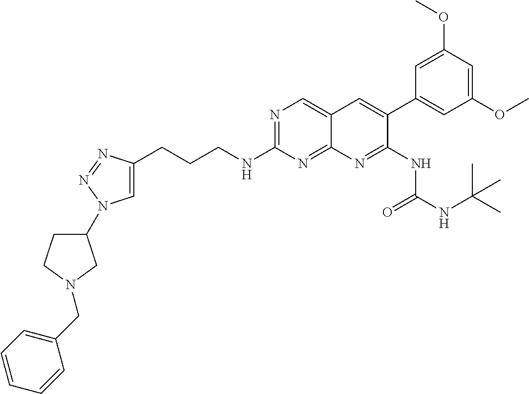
C(NC1=NC=C2C(=N1)N=C(NC(NC(C)(C)C)=O)C(C1=CC(OC)=CC(OC)=C1)=C2)CCC1=CN(C2CCN(CC3=CC=CC=C3)C2)N=N1
